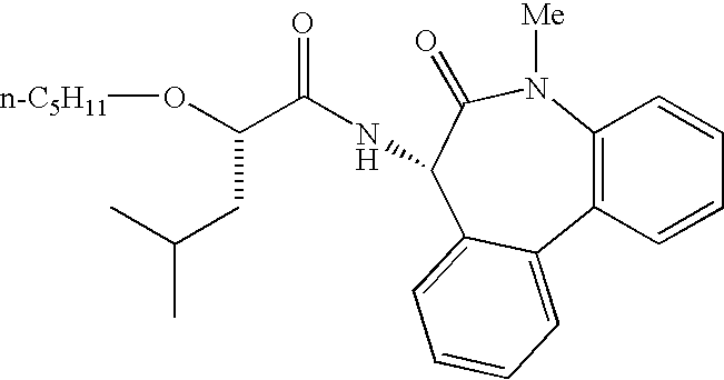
C12=C(C=CC=C1)C1=CC=CC=C1C(NC(C(O[n-C5H11])CC(C)C)=O)C(=O)N2[Me]
